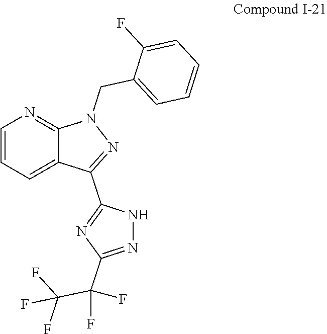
C1=CC=C(CN2C3=NC=CC=C3C(C3=NC(C(C(F)(F)F)(F)F)=NN3)=N2)C(F)=C1
